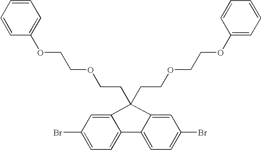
C12=CC(Br)=CC=C1C1=CC=C(Br)C=C1C2(CCOCCOC1=CC=CC=C1)CCOCCOC1=CC=CC=C1
